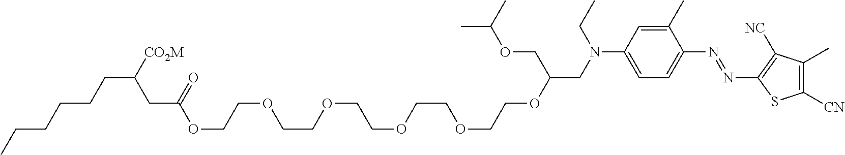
C1(C)=CC(N(CC(OCCOCCOCCOCCOCCOC(CC([CO2M])CCCCCC)=O)COC(C)C)CC)=CC=C1N=NC1=C([NC])C(C)=C([CN])S1
